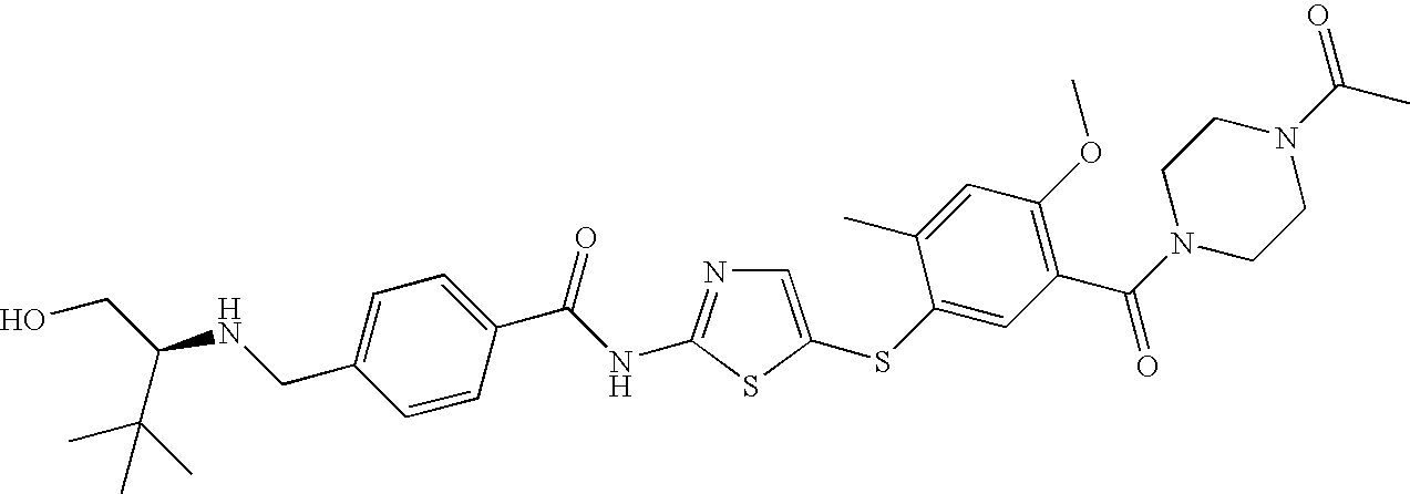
C1=C(SC2=CC(C(N3CCN(C(C)=O)CC3)=O)=C(OC)C=C2C)SC(NC(C2=CC=C(CNC(CO)C(C)(C)C)C=C2)=O)=N1
